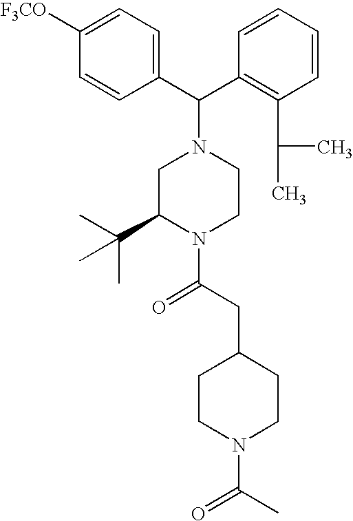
C1=C([F3CO])C=CC(C(C2=C(C(C)C)C=CC=C2)N2CC(C(C)(C)C)N(C(CC3CCN(C(C)=O)CC3)=O)CC2)=C1
